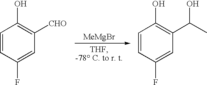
[MeMgBr].C1=CC(F)=CC([CHO])=C1O.C1=CC(F)=CC(C(O)C)=C1O
